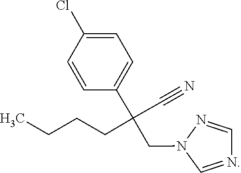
N1=CN(CC(C2=CC=C(Cl)C=C2)(C#N)CCCC)N=C1
